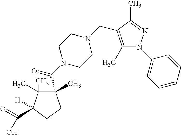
C1(C(=O)N2CCN(CC3=C(C)N(C4=CC=CC=C4)N=C3C)CC2)(C)CCC(C(O)=O)([H])C1(C)C
